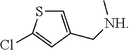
C1=C(C[NH]C)C=C(Cl)S1
